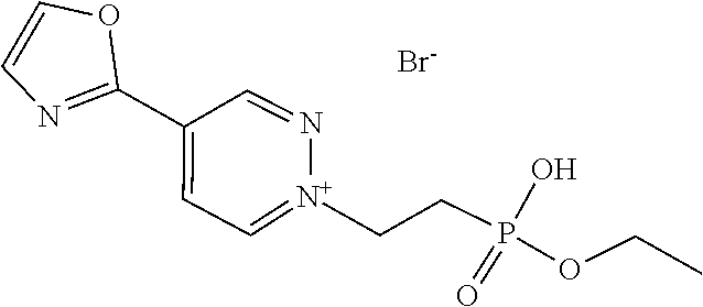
O1C=CN=C1C1=CC=[N+](CCP(OCC)(=O)O)N=C1.[Br-]
